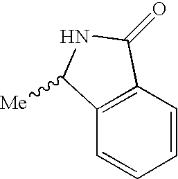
C1=CC2=C(C=C1)C([Me])NC2=O
